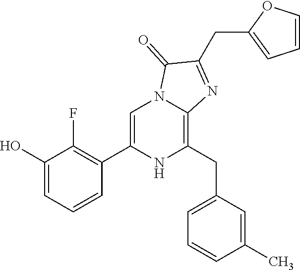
C1(O)=CC=CC(C2=CN3C(=C(CC4=CC=CC(C)=C4)N2)N=C(CC2=CC=CO2)C3=O)=C1F
